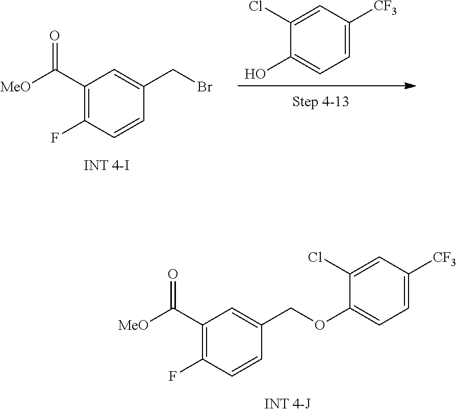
C1(C([MeO])=O)=C(F)C=CC(COC2=CC=C([CF3])C=C2Cl)=C1.OC1=CC=C([CF3])C=C1Cl.C1(C([MeO])=O)=C(F)C=CC(CBr)=C1
